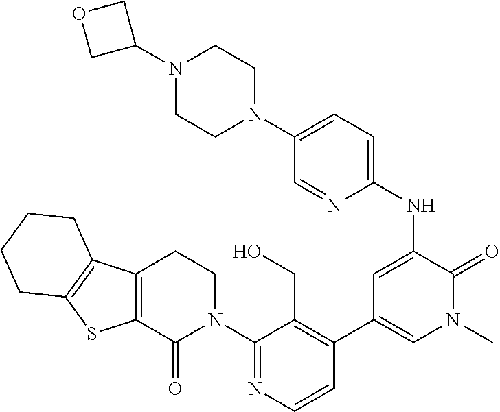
C12=C(C(=O)N(C3=NC=CC(C4=CN(C)C(=O)C(NC5=CC=C(N6CCN(C7COC7)CC6)C=N5)=C4)=C3CO)CC1)SC1=C2CCCC1
